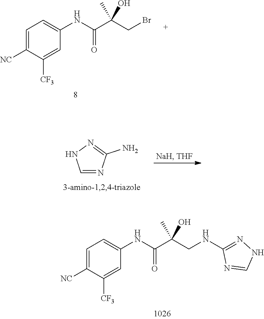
C1=C([NC])C([CF3])=CC(NC(C(CBr)(C)O)=O)=C1.C1=NC(N)=NN1.C1=C([NC])C([CF3])=CC(NC(C(CNC2=NNC=N2)(C)O)=O)=C1
